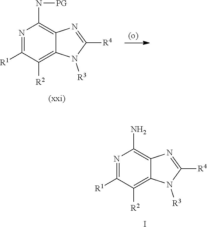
N1=C([R1])C([R2])=C2C(=C1N[PG])N=C([R4])N2[R3].N1=C([R1])C([R2])=C2C(=C1N)N=C([R4])N2[R3].I
